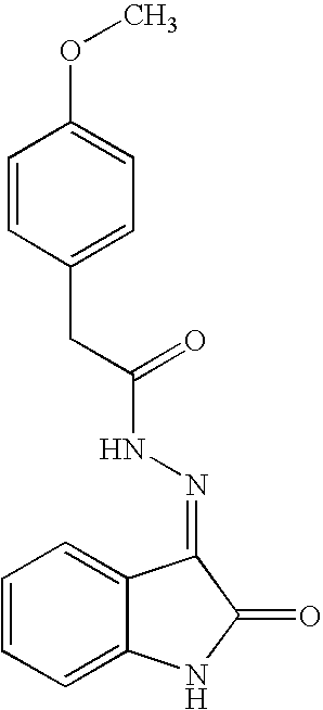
C1=CC(CC(NN=C2C3=CC=CC=C3NC2=O)=O)=CC=C1OC
